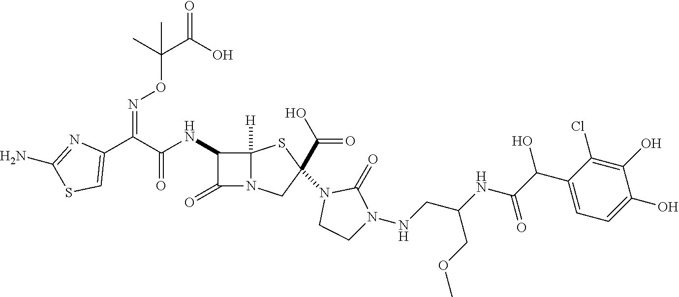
C1(C(C(NC2C(=O)N3C2([H])SC(C(O)=O)(N2CCN(NCC(NC(C(C4=CC=C(O)C(O)=C4Cl)O)=O)COC)C2=O)C3)=O)=NOC(C(O)=O)(C)C)=CSC(N)=N1
